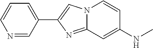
C1(C2=CC=CN=C2)=CN2C(=N1)C=C(NC)C=C2
